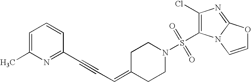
C1=C(C)N=C(C#CC=C2CCN(S(=O)(=O)C3=C(Cl)N=C4N3C=CO4)CC2)C=C1
